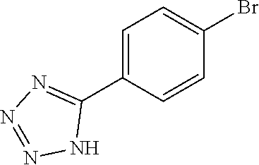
C1(C2=NN=NN2)=CC=C(Br)C=C1
